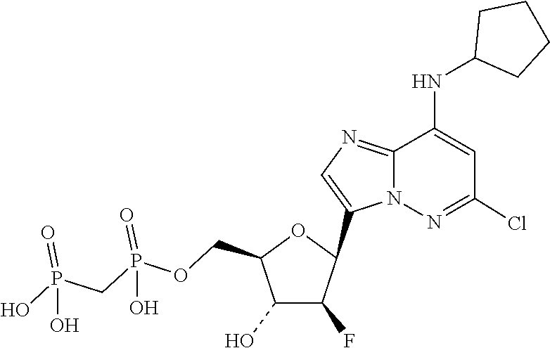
C1(C2C(F)C(O)C(COP(=O)(O)CP(=O)(O)O)O2)=CN=C2C(NC3CCCC3)=CC(Cl)=NN12
